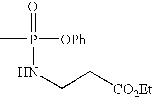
CP([OPh])(=O)NCC[CO2Et]
